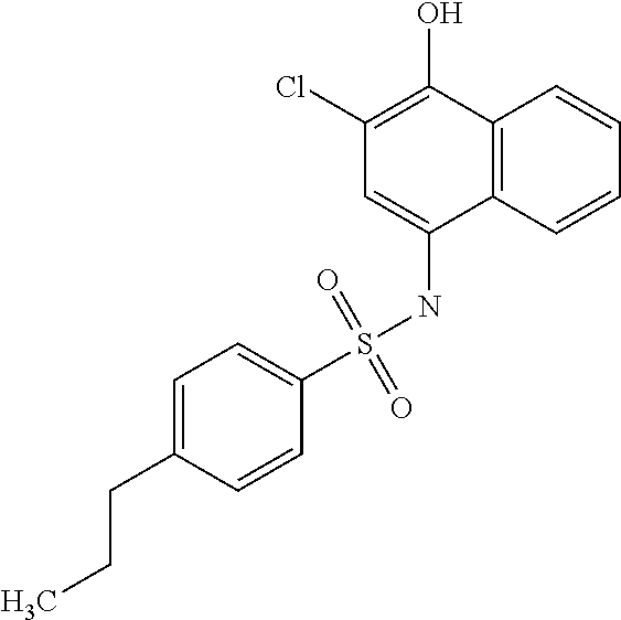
C1=C(S(NC2=CC(Cl)=C(O)C3=C2C=CC=C3)(=O)=O)C=CC(CCC)=C1
